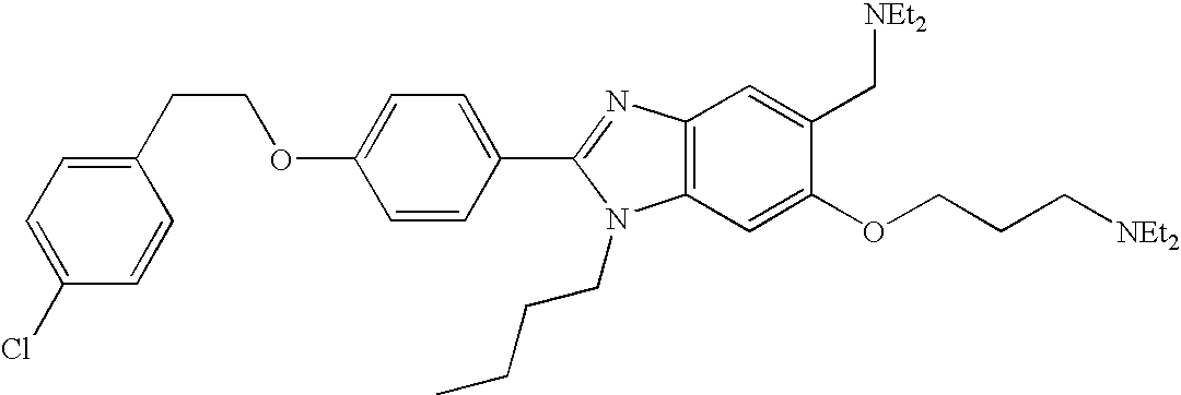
C1=C(OCCC2=CC=C(Cl)C=C2)C=CC(C2=NC3=C(N2CCCC)C=C(OCCC[NEt2])C(C[NEt2])=C3)=C1
